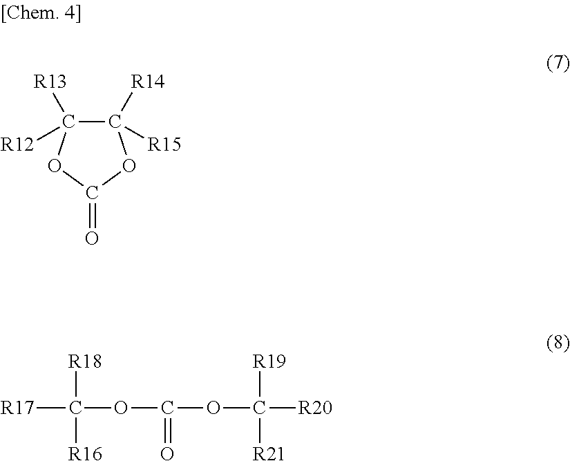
C1([R14])([R15])C([R13])([R12])OC(=O)O1.[R17]C(OC(OC([R19])([R21])[R20])=O)([R18])[R16]
